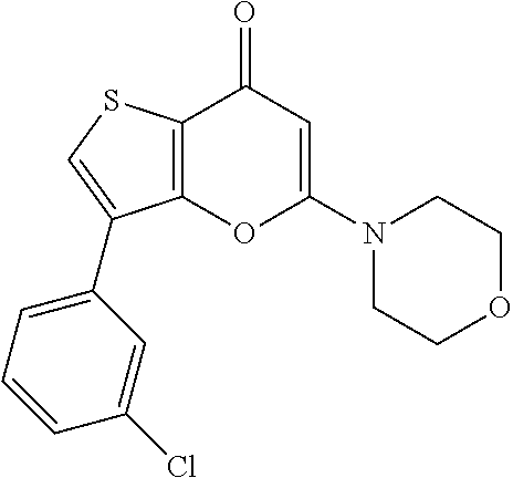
C12=C(C(=O)C=C(N3CCOCC3)O1)SC=C2C1=CC=CC(Cl)=C1
